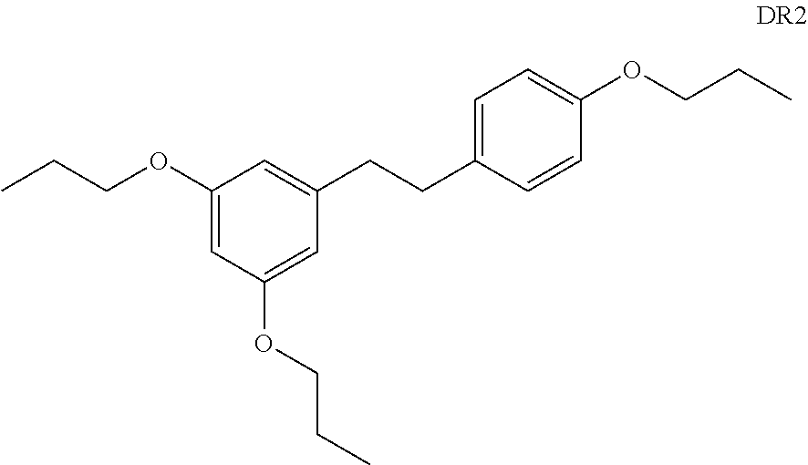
CCCOC1=CC(OCCC)=CC(CCC2=CC=C(OCCC)C=C2)=C1
